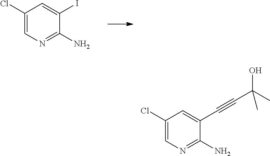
C1(Cl)=CN=C(N)C(I)=C1.C1(Cl)=CN=C(N)C(C#CC(C)(O)C)=C1
